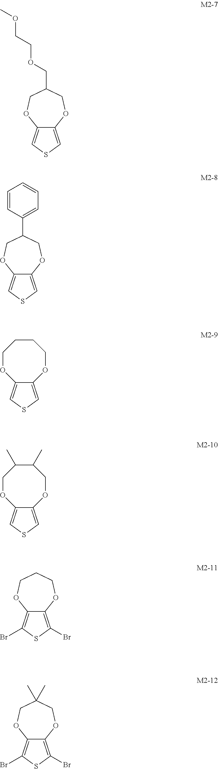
C12=CSC=C1OCC(COCCOC)CO2.C12=CSC=C1OCC(C1=CC=CC=C1)CO2.C12=CSC=C1OCCCCO2.C12=CSC=C1OCC(C)C(C)CO2.C12=C(Br)SC(Br)=C1OCCCO2.C12=C(Br)SC(Br)=C1OCC(C)(C)CO2
